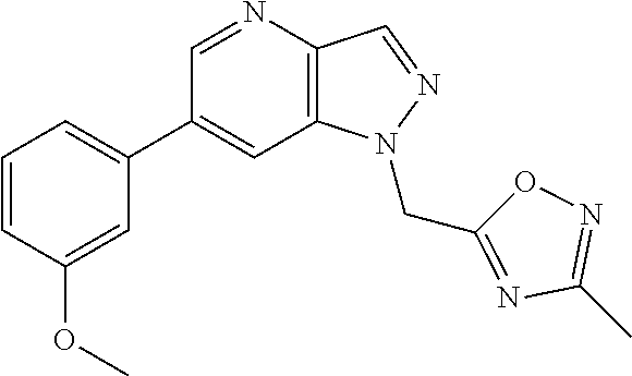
C1(C2=CC=CC(OC)=C2)=CC2=C(C=NN2CC2=NC(C)=NO2)N=C1
